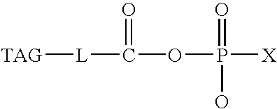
[TAG][L]C(=O)OP(=O)(O)[X]
